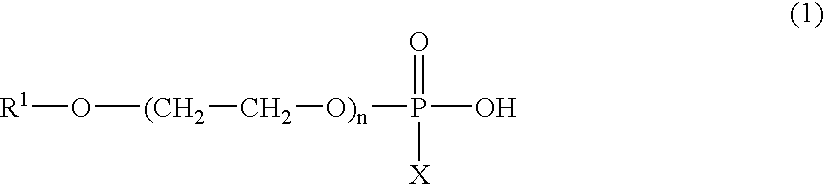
[R1]O[(CH2]C[O)n]P(O)(=O)[X]
